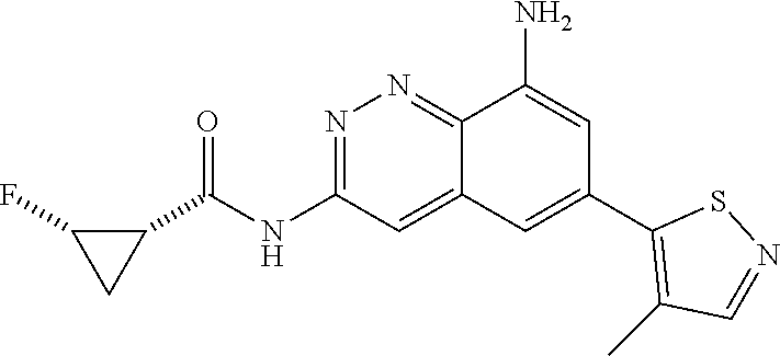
N1=C(NC(C2CC2F)=O)C=C2C(=N1)C(N)=CC(C1=C(C)C=NS1)=C2
